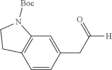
C1=CC(CC([H])=O)=CC2=C1CCN2[Boc]
